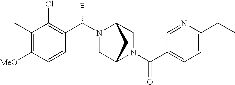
C1=C(CC)N=CC(C(N2CC3N(C(C4=C(Cl)C(C)=C([MeO])C=C4)C)CC2C3)=O)=C1
